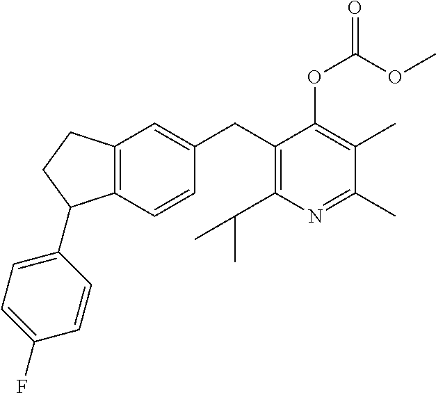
C1(CC2=C(C(C)C)N=C(C)C(C)=C2OC(OC)=O)=CC2=C(C=C1)C(C1=CC=C(F)C=C1)CC2
